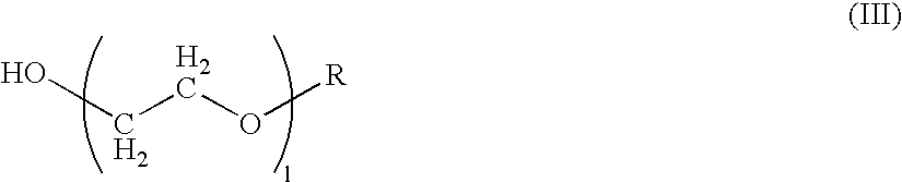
OCCO[R]
